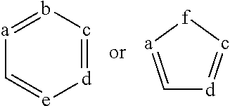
[a]1=b-c=[d][e]=C1.C1=[a][f]c=[d]1
